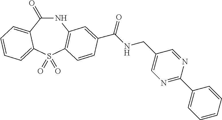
C1(=O)NC2=C(S(=O)(=O)C3=CC=CC=C13)C=CC(C(NCC1=CN=C(C3=CC=CC=C3)N=C1)=O)=C2
